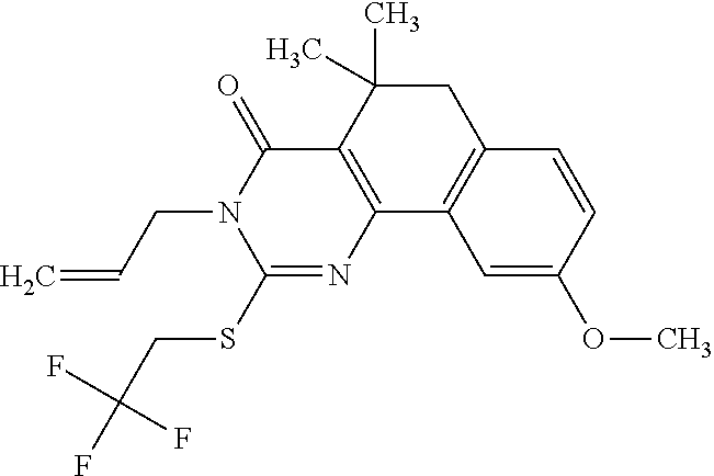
C12=C(C3=C(CC1(C)C)C=CC(OC)=C3)N=C(SCC(F)(F)F)N(CC=C)C2=O
